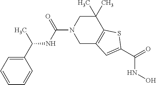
C1(C(C)NC(=O)N2CC3=C(C(C)(C)C2)SC(C(=O)NO)=C3)=CC=CC=C1
